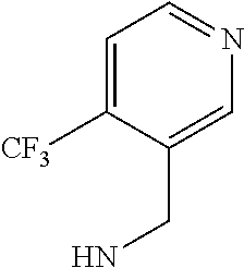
C1=C([CF3])C(CN)=CN=C1
